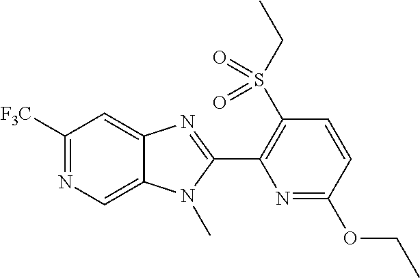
C1([F3C])=NC=C2C(=C1)N=C(C1=C(S(CC)(=O)=O)C=CC(OCC)=N1)N2C
